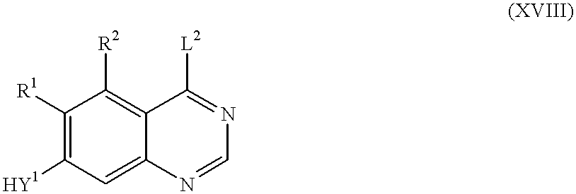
C1=C2C(=C([R2])C([R1])=C1[HY1])C([L2])=NC=N2
